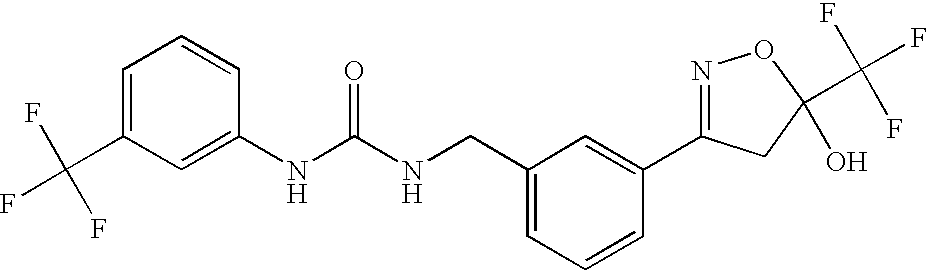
N(C(NCC1=CC=CC(C2=NOC(C(F)(F)F)(O)C2)=C1)=O)C1=CC(C(F)(F)F)=CC=C1
